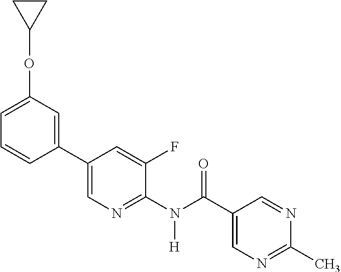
C1(C2=CN=C(N(C(C3=CN=C(C)N=C3)=O)[H])C(F)=C2)=CC(OC2CC2)=CC=C1
